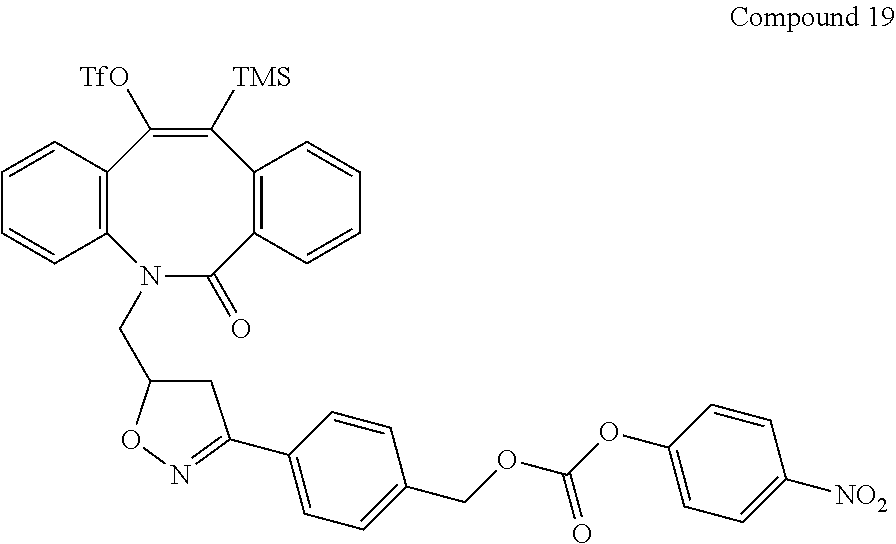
C12=C(C=CC=C1)C([TfO])=C([TMS])C1=C(C(=O)N2CC2CC(C3=CC=C(COC(OC4=CC=C([NO2])C=C4)=O)C=C3)=NO2)C=CC=C1
